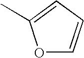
O1C=CC=C1C
